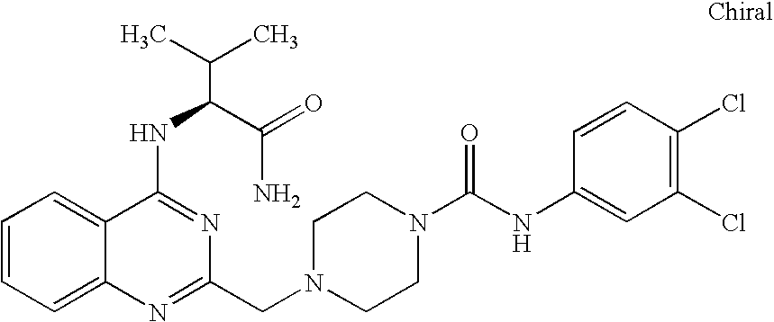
C1=CC=C2C(=C1)C(NC(C(N)=O)C(C)C)=NC(CN1CCN(C(NC3=CC(Cl)=C(Cl)C=C3)=O)CC1)=N2
